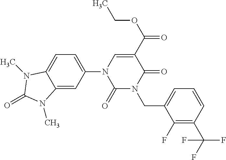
C12=CC(N3C(=O)N(CC4=CC=CC(C(F)(F)F)=C4F)C(=O)C(C(=O)OCC)=C3)=CC=C1N(C)C(=O)N2C
